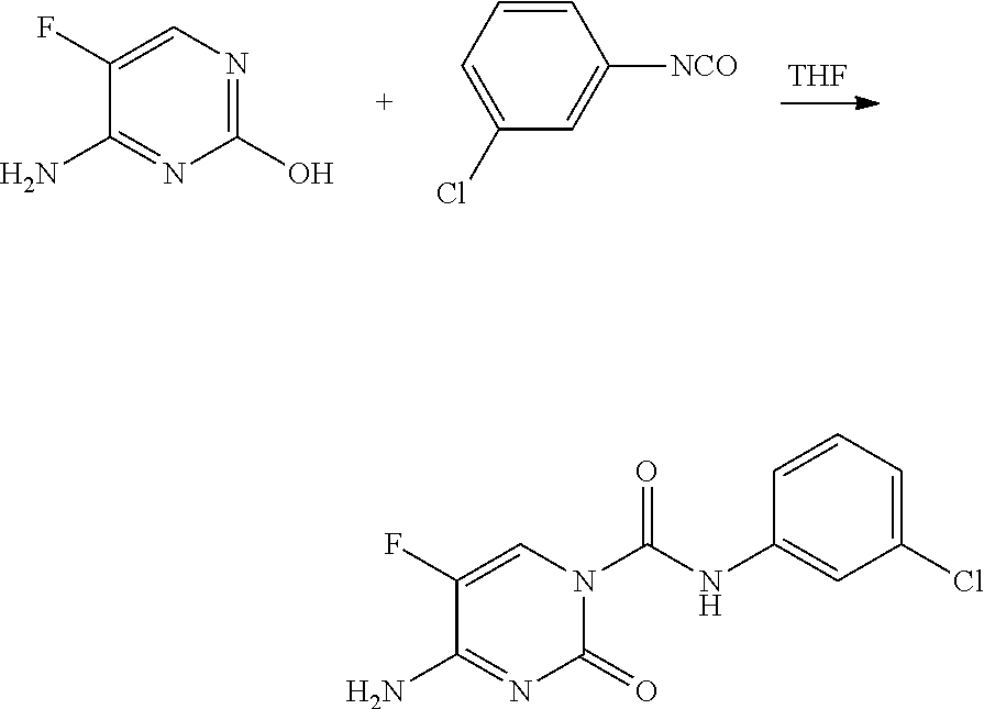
[THF].C1(F)=CN=C(O)N=C1N.C1([NCO])=CC(Cl)=CC=C1.C1(F)=CN(C(NC2=CC(Cl)=CC=C2)=O)C(=O)N=C1N
